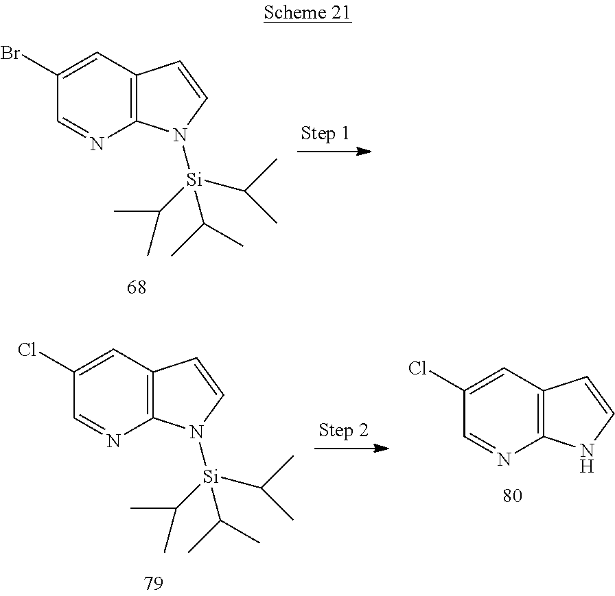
C1=C(Br)C=NC2=C1C=CN2[Si](C(C)C)(C(C)C)C(C)C.C1=C(Cl)C=NC2=C1C=CN2.C1=C(Cl)C=NC2=C1C=CN2[Si](C(C)C)(C(C)C)C(C)C
